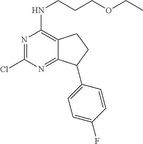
N1=C(Cl)N=C2C(=C1NCCCOCC)CCC2C1=CC=C(F)C=C1
